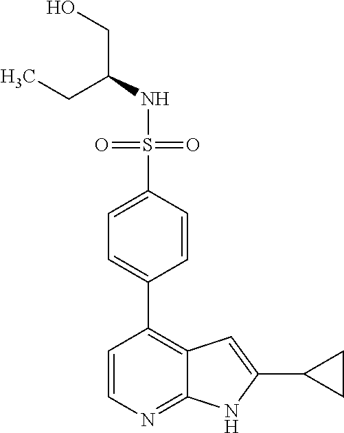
C(NS(=O)(=O)C1=CC=C(C2=C3C(=NC=C2)NC(C2CC2)=C3)C=C1)(CO)CC
